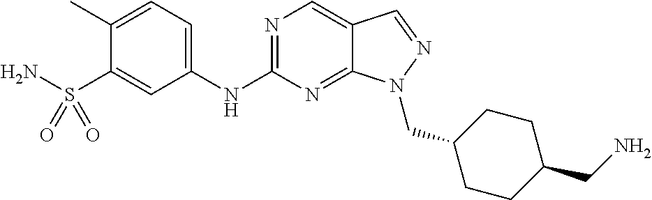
N1=C(NC2=CC=C(C)C(S(N)(=O)=O)=C2)N=C2C(=C1)C=NN2CC1CCC(CN)CC1
